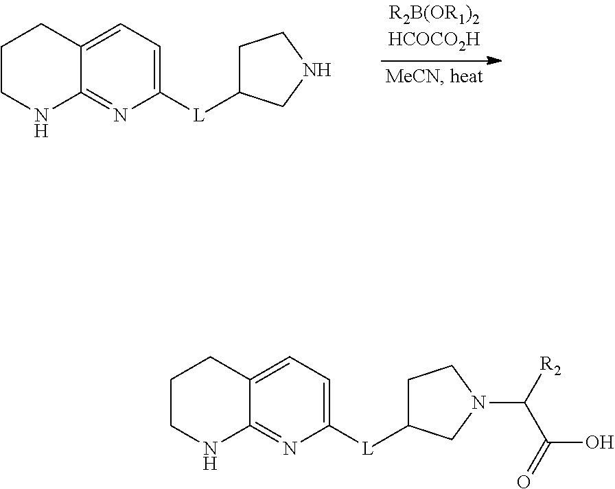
C1([L]C2CCNC2)=CC=C2C(=N1)NCCC2.C1([L]C2CCN(C([R2])C(=O)O)C2)=CC=C2C(=N1)NCCC2
